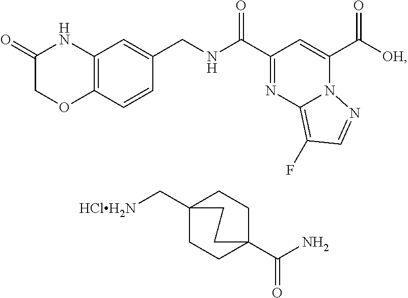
[HClH2N]CC12CCC(C(N)=O)(CC1)CC2.C(C1=NC2=C(F)C=NN2C(C([OH])=O)=C1)(=O)NCC1=CC2=C(C=C1)OCC(=O)N2
